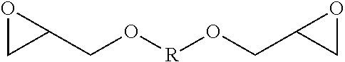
C1(CO[R]OCC2CO2)OC1
